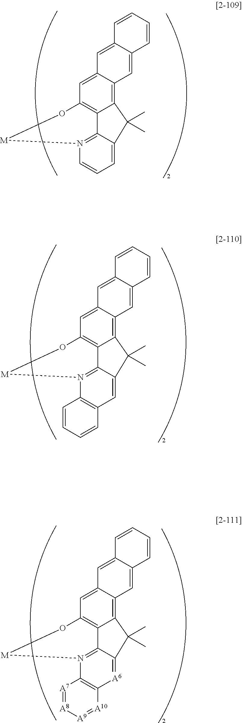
C12=C3C(=CC4=C1C1=N(C=CC=C1C2(C)C)[M]O4)C=C1C(=C3)C=CC=C1.C12=C3C(=CC4=C1C1=N(C5=C(C=C1C2(C)C)C=CC=C5)[M]O4)C=C1C(=C3)C=CC=C1.C12=C3C(=CC4=C1C1=N(C5=C([A6]=C1C2(C)C)[A10]=[A9][A8]=[A7]5)[M]O4)C=C1C(=C3)C=CC=C1
